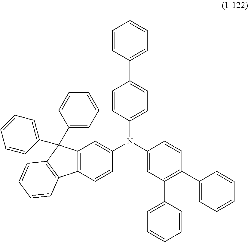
C1=CC(C2=CC=C(N(C3=CC(C4=CC=CC=C4)=C(C4=CC=CC=C4)C=C3)C3=CC4=C(C=C3)C3=C(C4(C4=CC=CC=C4)C4=CC=CC=C4)C=CC=C3)C=C2)=CC=C1
